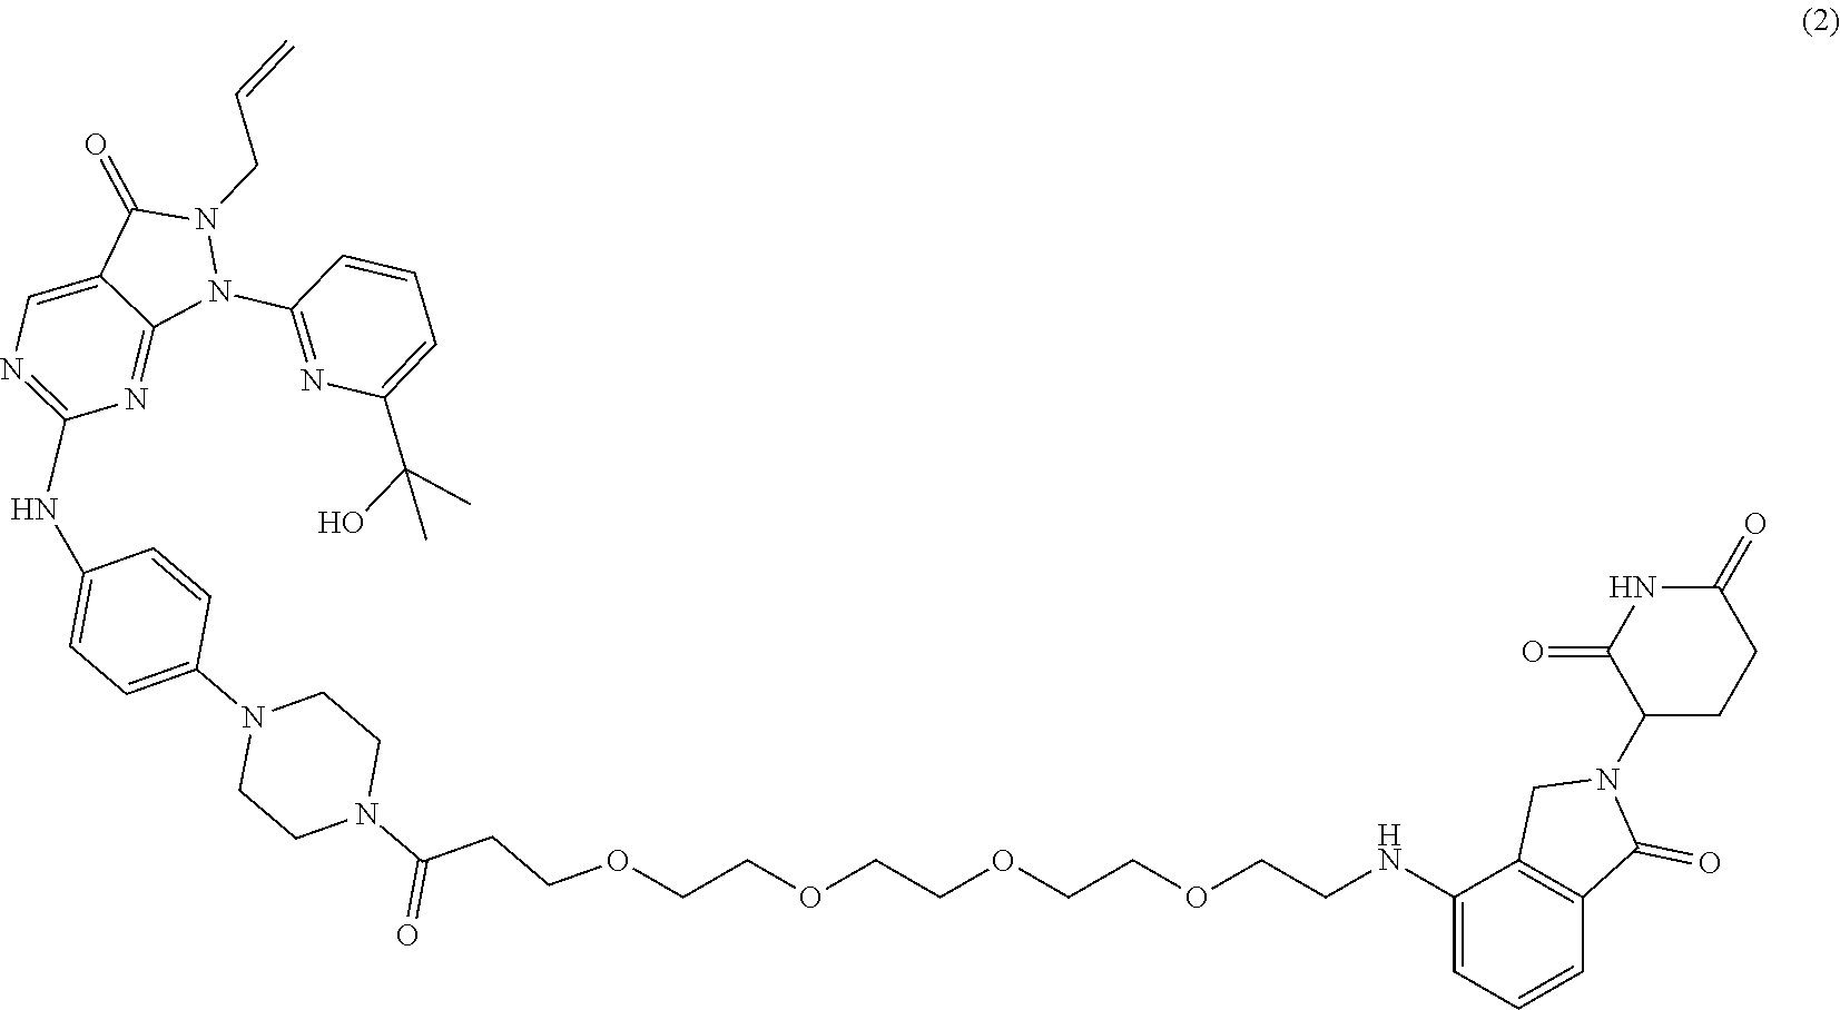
C1=C2C(=NC(C)=N1)N(C1=NC(C(O)(C)C)=CC=C1)N(CC=C)C2=O.NC1=CC=C(N2CCN(C(CCOCCOCCOCCOCCNC3=CC=CC4=C3CN(C3CCC(=O)NC3=O)C4=O)=O)CC2)C=C1
